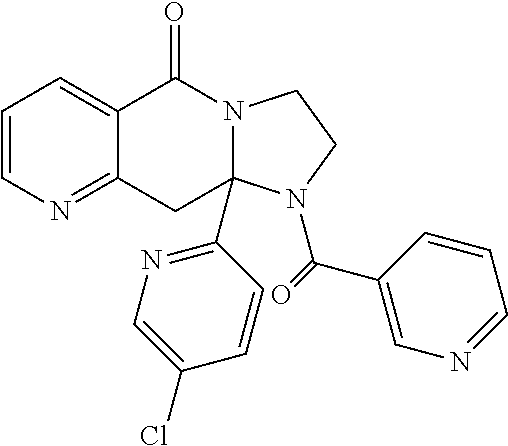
C1=CN=C2C(=C1)C(=O)N1C(C3=NC=C(Cl)C=C3)(C2)N(C(=O)C2=CN=CC=C2)CC1
